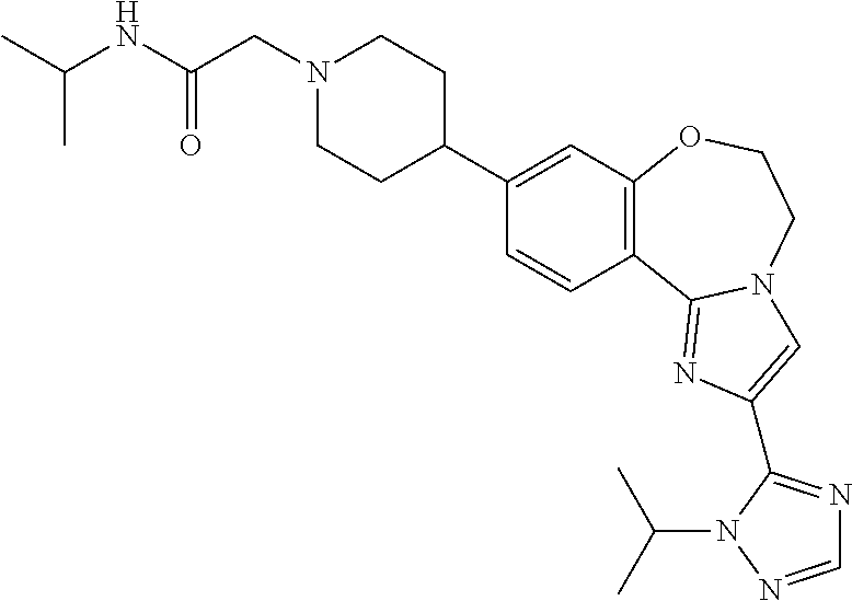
C1(C2CCN(CC(NC(C)C)=O)CC2)=CC2=C(C=C1)C1=NC(C3=NC=NN3C(C)C)=CN1CCO2
